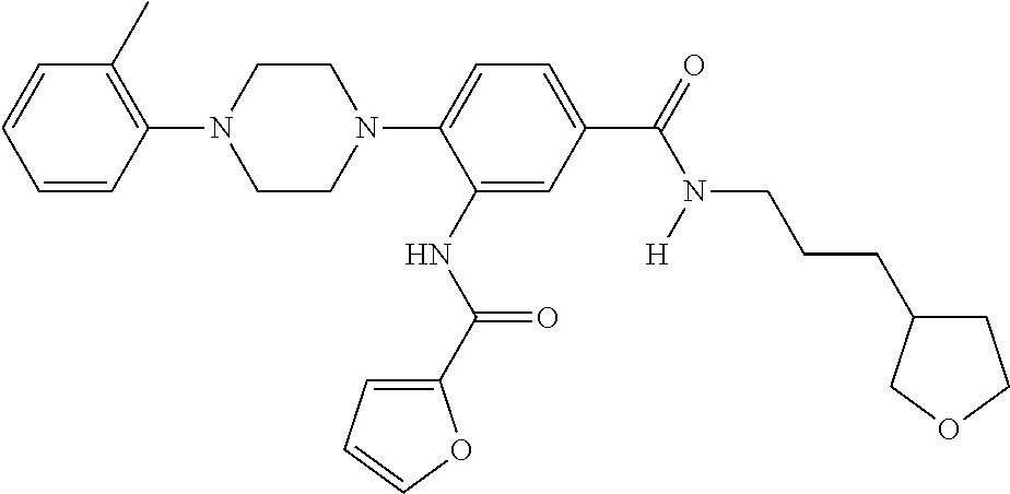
C1=CC(N2CCN(C3=CC=C(C(N(CCCC4CCOC4)[H])=O)C=C3NC(=O)C3=CC=CO3)CC2)=C(C)C=C1
